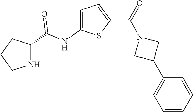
C1=C(NC(C2CCCN2)=O)SC(C(N2CC(C3=CC=CC=C3)C2)=O)=C1
